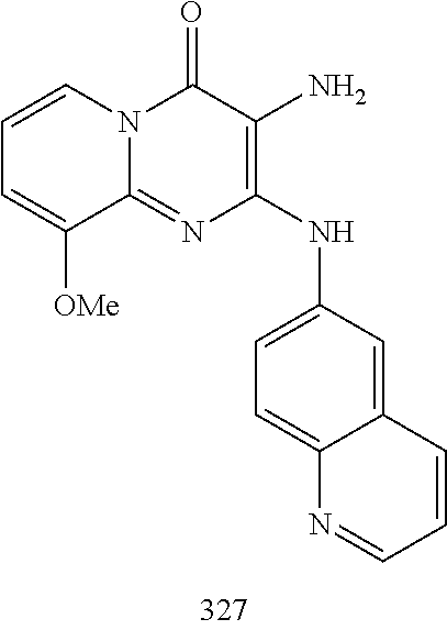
C1=CC=C([OMe])C2=NC(NC3=CC=C4C(=C3)C=CC=N4)=C(N)C(=O)N12
